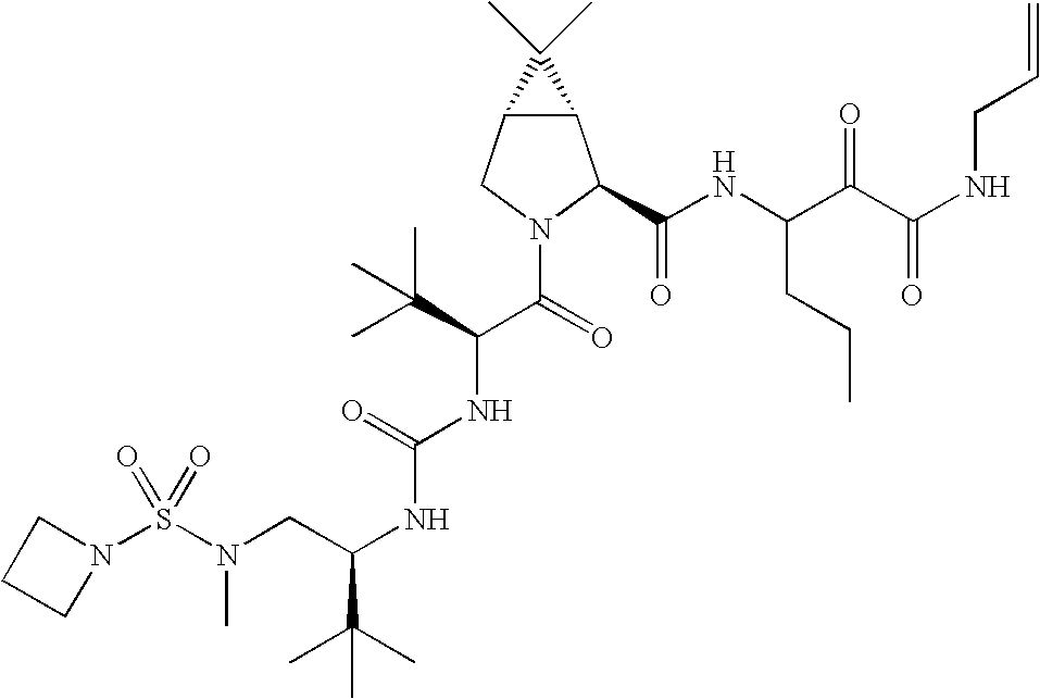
S(N(CC(NC(NC(C(N1C(C(NC(C(C(NCC=C)=O)=O)CCC)=O)C2C(C1)C2(C)C)=O)C(C)(C)C)=O)C(C)(C)C)C)(=O)(=O)N1CCC1
